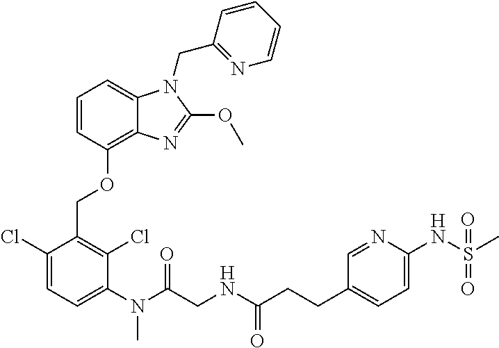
C1=CC(OCC2=C(Cl)C(N(C)C(=O)CNC(=O)CCC3=CC=C(NS(=O)(C)=O)N=C3)=CC=C2Cl)=C2C(=C1)N(CC1=NC=CC=C1)C(OC)=N2
